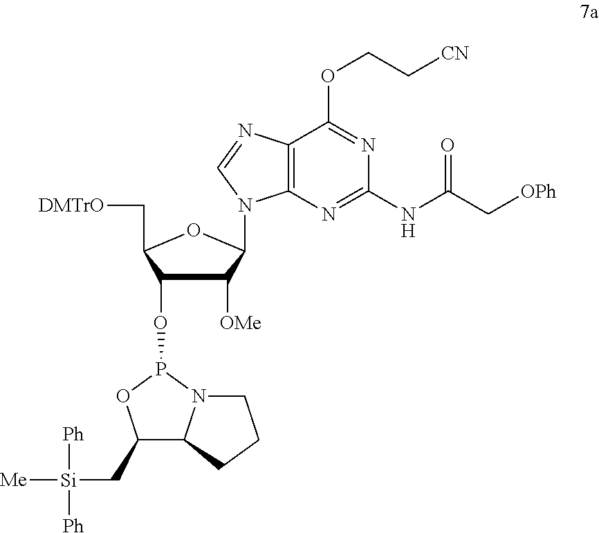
C1([OMe])C(OP2OC(C[Si]([Ph])([Ph])[Me])C3N2CCC3)C(C[DMTrO])OC1N1C2=C(N=C1)C(OCC[CN])=NC(NC(C[OPh])=O)=N2
